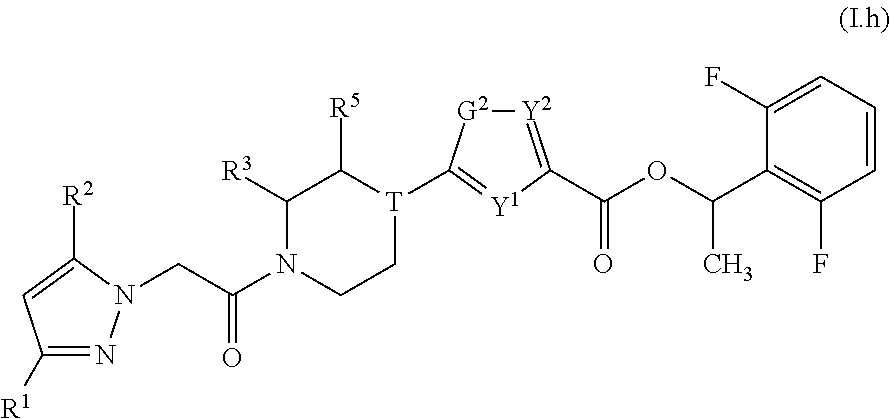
C1([R1])=NN(CC(N2CC[T](C3=[Y1]C(C(OC(C4=C(F)C=CC=C4F)C)=O)=[Y2][G2]3)C([R5])C2[R3])=O)C([R2])=C1
